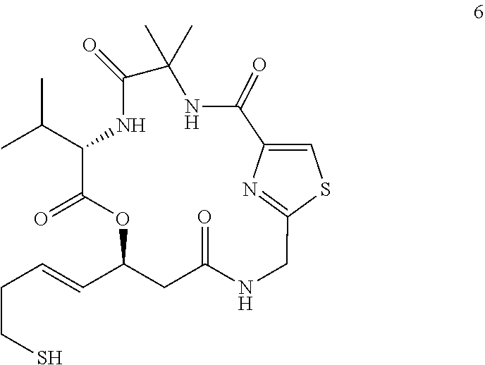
C(CC=CC1CC(=O)NCC2=NC(=CS2)C(=O)NC(C)(C)C(=O)NC(C(C)C)C(=O)O1)S
